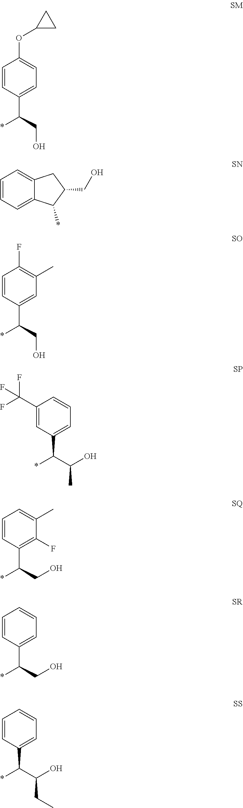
C1=CC(C(*)CO)=CC=C1OC1CC1.C1=CC=C2C(=C1)CC(CO)C2*.C1=CC(C(*)CO)=CC(C)=C1F.C1(C(F)(F)F)=CC(C(*)C(C)O)=CC=C1.C1=CC(C(*)CO)=C(F)C(C)=C1.C1=CC(C(*)CO)=CC=C1.C1=CC(C(*)C(CC)O)=CC=C1
